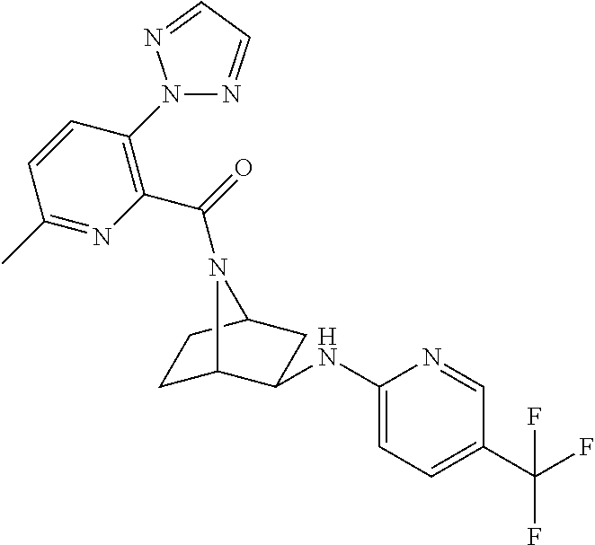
C1(NC2C3CCC(C2)N3C(=O)C2=C(N3N=CC=N3)C=CC(C)=N2)=CC=C(C(F)(F)F)C=N1
